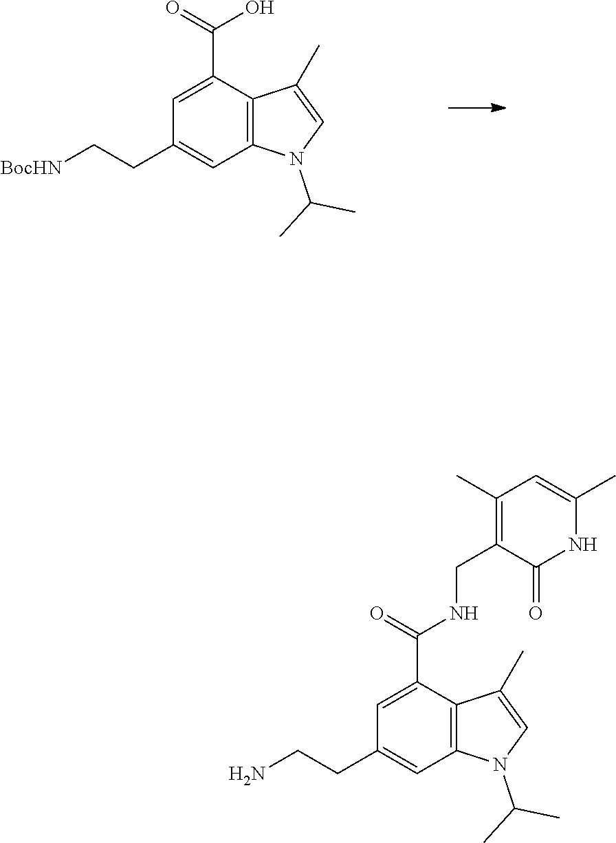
OC(=O)C1=CC(CC[BocHN])=CC2=C1C(C)=CN2C(C)C.N(C(=O)C1=CC(CCN)=CC2=C1C(C)=CN2C(C)C)CC1=C(C)C=C(C)NC1=O
